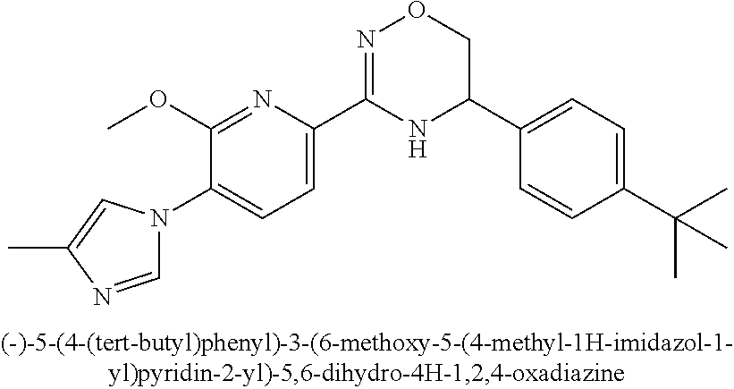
C1(OC)=NC(C2=NOCC(C3=CC=C(C(C)(C)C)C=C3)N2)=CC=C1N1C=NC(C)=C1
